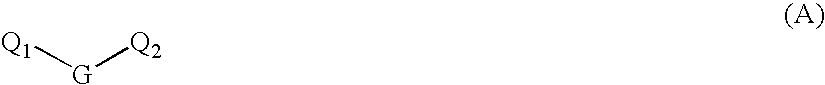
[G]([Q2])[Q1]
